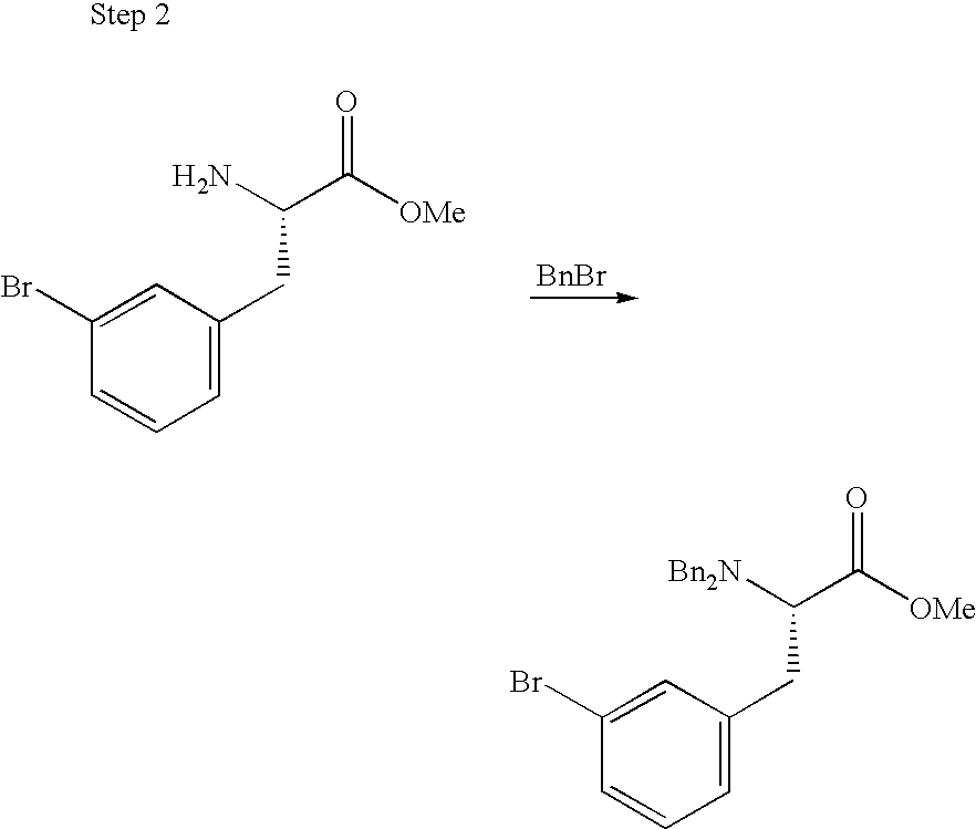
C1=C(Br)C=CC=C1CC(C([OMe])=O)[Bn2N].C1=C(Br)C=CC=C1CC(C([OMe])=O)N.[BnBr]
